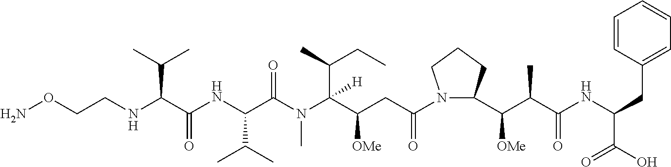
NOCCNC(C(NC(C(N(C(C(CC(N1C(C(C(C)C(NC(CC2=CC=CC=C2)C(O)=O)=O)[OMe])CCC1)=O)[OMe])(C(CC)C)[H])C)=O)C(C)C)=O)C(C)C
